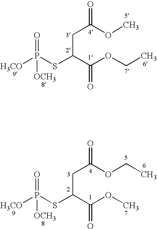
[H3CO]P(SC(C(OCC)=O)CC(OC)=O)(=O)[OCH3].[H3CO]P(SC(C(OC)=O)CC(OCC)=O)(=O)[OCH3]
